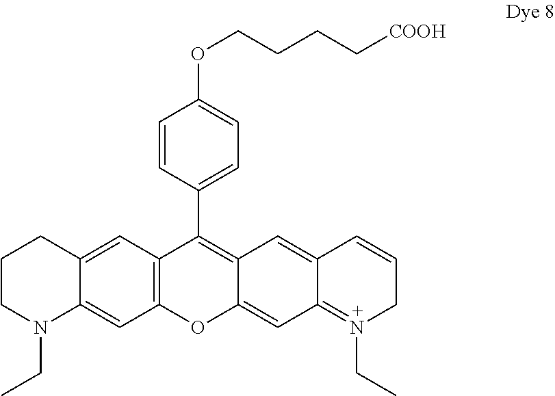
C1=CC(C2=C3C(=CC4=N(CC)CC=CC4=C3)OC3=C2C=C2C(=C3)N(CC)CCC2)=CC=C1OCCCC[COOH]
